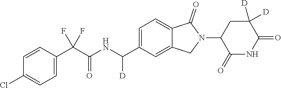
C1=CC(C(C(NC(C2=CC=C3C(=C2)CN(C2C(=O)NC(=O)C([D])([D])C2)C3=O)[D])=O)(F)F)=CC=C1Cl
